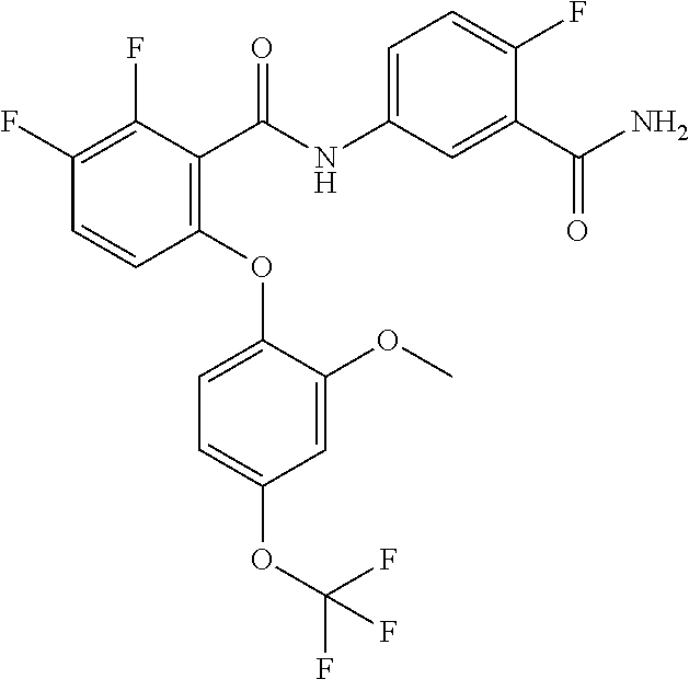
C1(OC2=CC=C(OC(F)(F)F)C=C2OC)=C(C(NC2=CC=C(F)C(C(N)=O)=C2)=O)C(F)=C(F)C=C1
